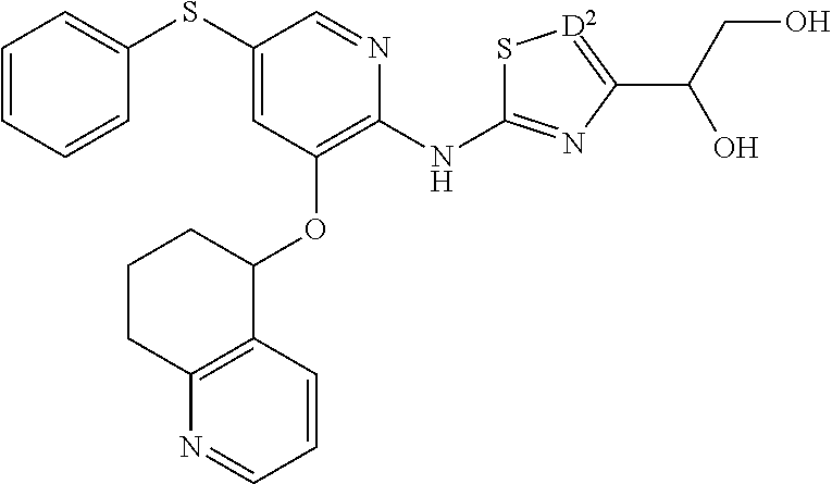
C1=CC=CC(SC2=CC(OC3CCCC4=C3C=CC=N4)=C(NC3=NC(C(CO)O)=[D2]S3)N=C2)=C1
